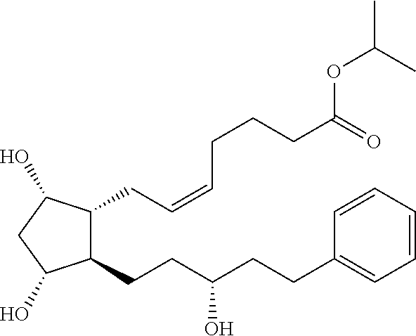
C1(CCC(O)CCC2=CC=CC=C2)C(CC=CCCCC(=O)OC(C)C)C(O)CC1O
